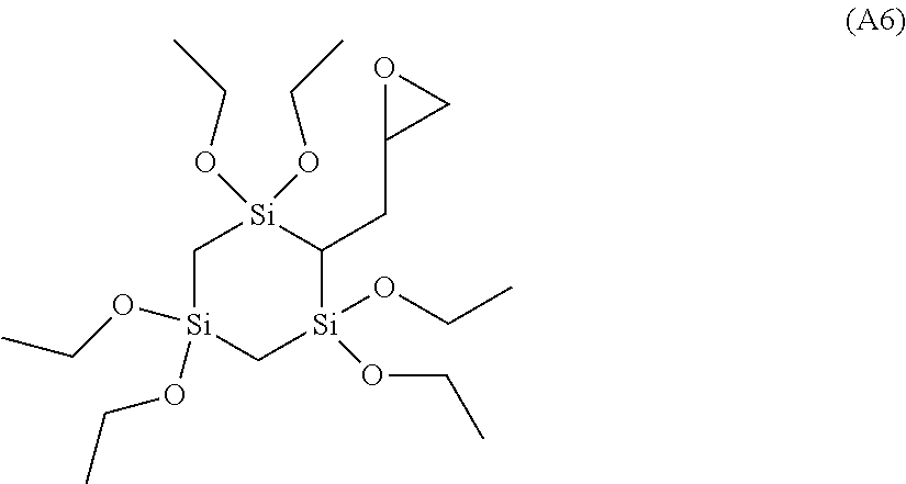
C1[Si](OCC)(OCC)C[Si](OCC)(OCC)C(CC2OC2)[Si]1(OCC)OCC
